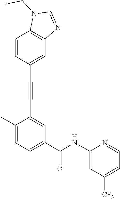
C1=C(C#CC2=CC(C(NC3=CC([CF3])=CC=N3)=O)=CC=C2C)C=CC2=C1N=CN2CC
